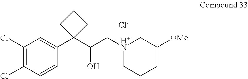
C1(Cl)=C(Cl)C=CC(C2(C(C[H+N]3CCCC([OMe])C3)O)CCC2)=C1.[Cl-]
